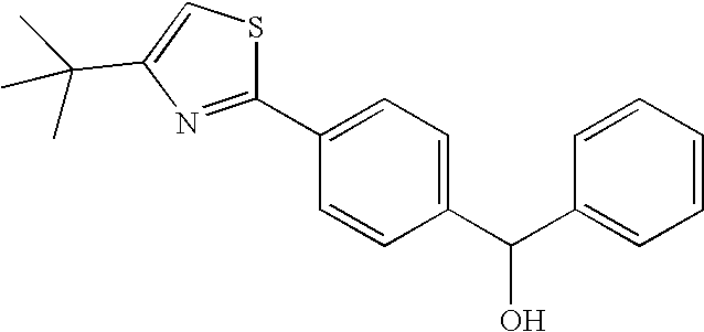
C1=C(C2=NC(C(C)(C)C)=CS2)C=CC(C(C2=CC=CC=C2)O)=C1
